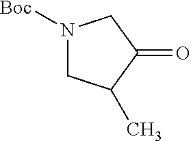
N1([Boc])CC(C)C(=O)C1
